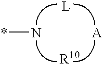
*N.[A].[L].[R10]
